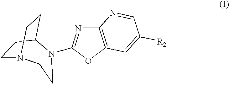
N12CCC(N(C3=NC4=C(O3)C=C([R2])C=N4)CC1)CC2
